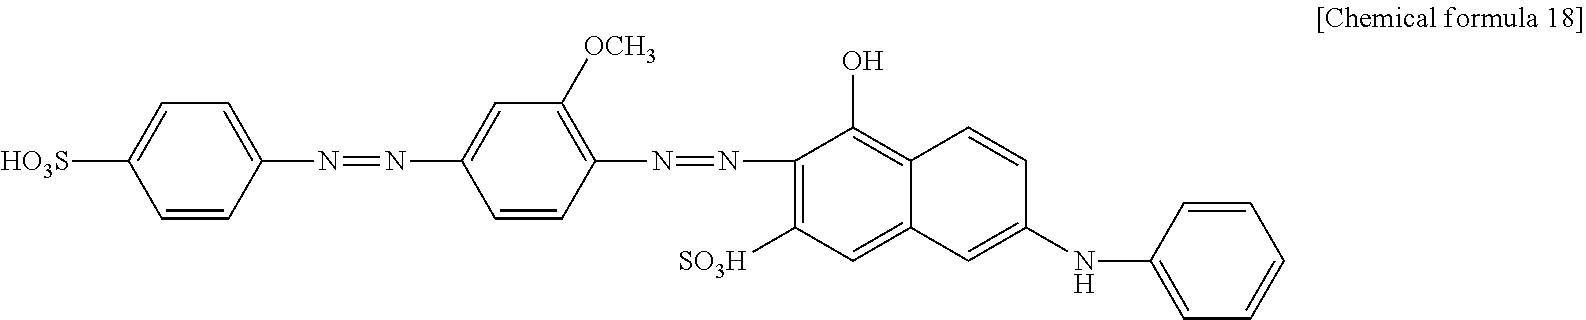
C1=CC(N=NC2=CC([OCH3])=C(N=NC3=C([SO3H])C=C4C(=C3O)C=CC(NC3=CC=CC=C3)=C4)C=C2)=CC=C1[HO3S]
